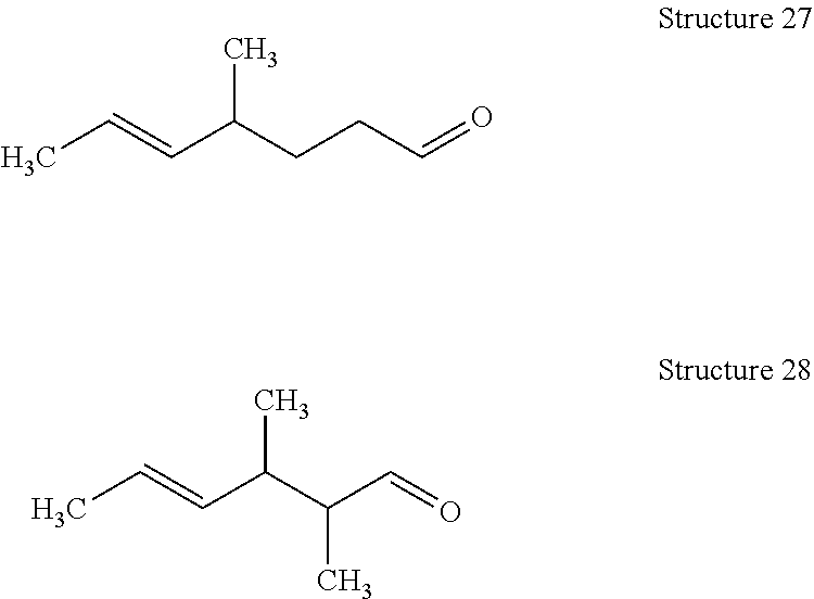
CC=CC(CCC=O)C.CC=CC(C(C=O)C)C
